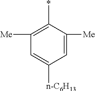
C1([Me])=C(*)C([Me])=CC([n-C6H13])=C1
